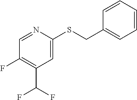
C1=CC=CC(CSC2=CC(C(F)F)=C(F)C=N2)=C1
